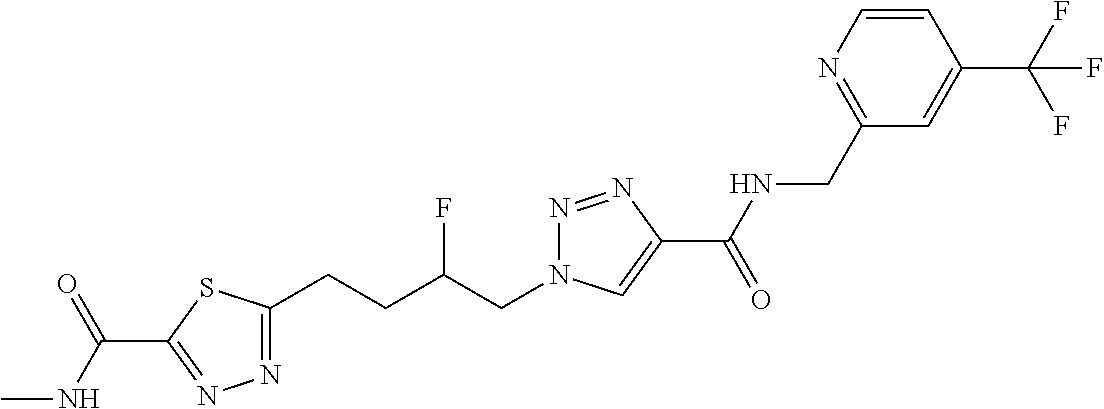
C1(C(NC)=O)=NN=C(CCC(CN2N=NC(C(=O)NCC3=NC=CC(C(F)(F)F)=C3)=C2)F)S1
